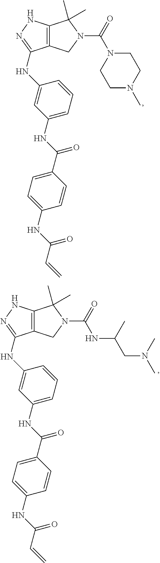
C12=C(NN=C1NC1=CC(NC(C3=CC=C(NC(C=C)=O)C=C3)=O)=CC=C1)C(C)(C)N(C(=O)N1CCN(C)CC1)C2.C12=C(NN=C1NC1=CC(NC(C3=CC=C(NC(C=C)=O)C=C3)=O)=CC=C1)C(C)(C)N(C(=O)NC(CN(C)C)C)C2
